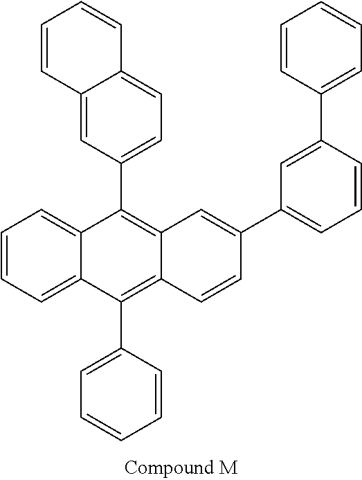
C12=CC(C3=C4C(=C(C5=CC=CC=C5)C5=CC=CC=C35)C=CC(C3=CC=CC(C5=CC=CC=C5)=C3)=C4)=CC=C1C=CC=C2
